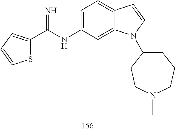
C1=C(NC(C2=CC=CS2)=N)C=C2C(=C1)C=CN2C1CCCN(C)CC1
